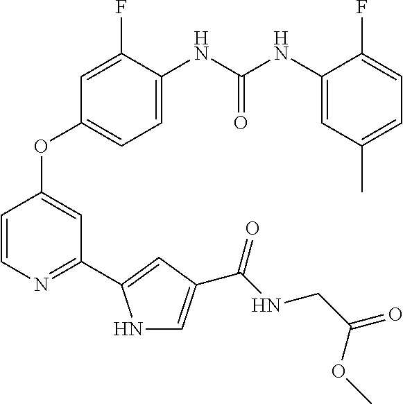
C1=C(NC(NC2=CC(C)=CC=C2F)=O)C(F)=CC(OC2=CC(C3=CC(C(NCC(=O)OC)=O)=CN3)=NC=C2)=C1
